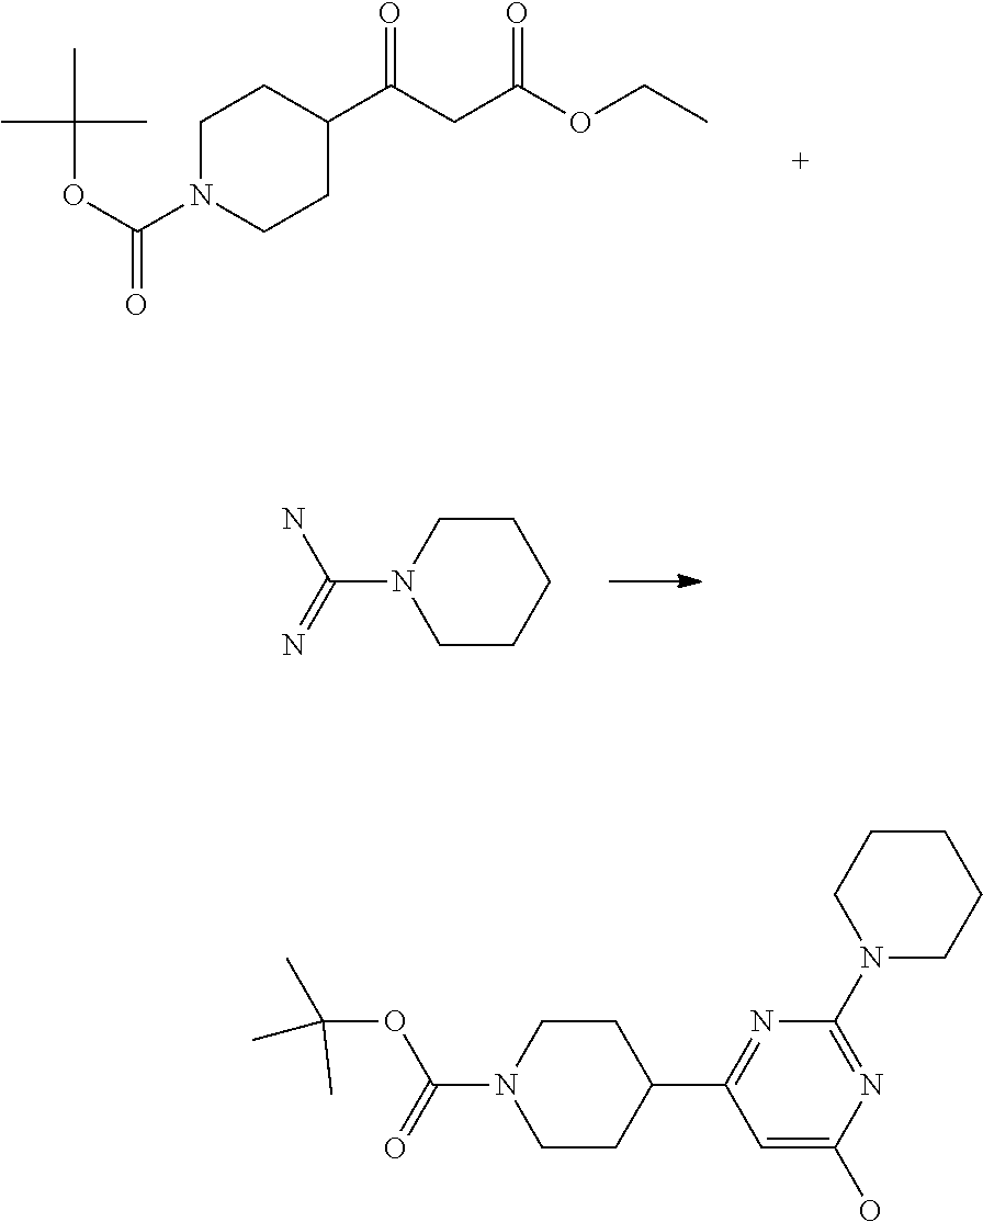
C1N(C(OC(C)(C)C)=O)CCC(C(CC(OCC)=O)=O)C1.C1CCCCN1C(=N)N.C1=C(O)N=C(N2CCCCC2)N=C1C1CCN(C(=O)OC(C)(C)C)CC1
